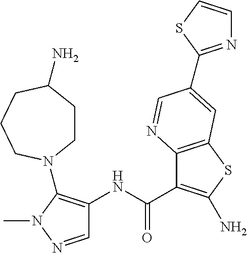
C1CC(N)CCCN1C1=C(NC(=O)C2=C(N)SC3=C2N=CC(C2=NC=CS2)=C3)C=NN1C
